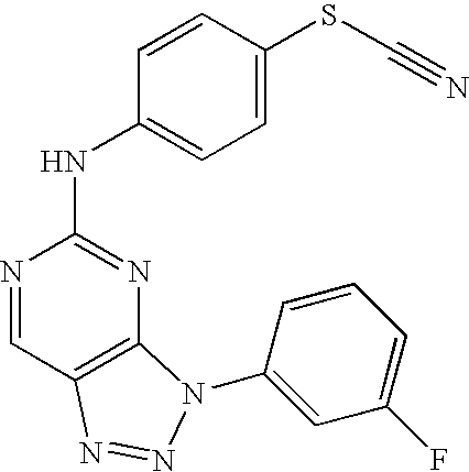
C1=C(SC#N)C=CC(NC2=NC3=C(C=N2)N=NN3C2=CC(F)=CC=C2)=C1
